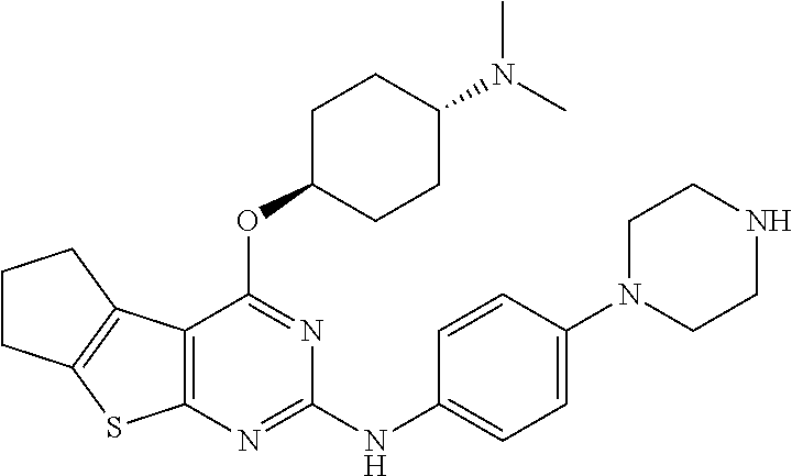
CN(C)C1CCC(OC2=NC(NC3=CC=C(N4CCNCC4)C=C3)=NC3=C2C2=C(S3)CCC2)CC1
